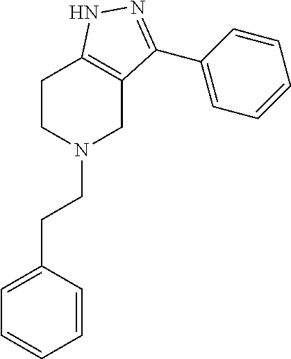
C(N1CC2=C(CC1)NN=C2C1=CC=CC=C1)CC1=CC=CC=C1
